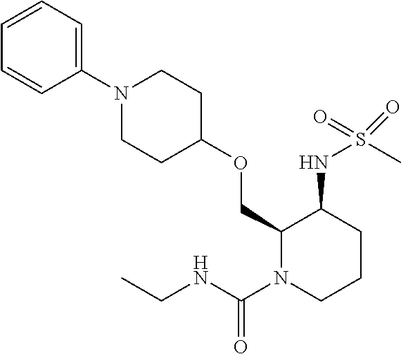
C1(COC2CCN(C3=CC=CC=C3)CC2)N(C(NCC)=O)CCCC1NS(C)(=O)=O
